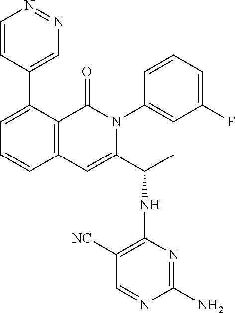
C1(C2=CN=NC=C2)=CC=CC2=C1C(=O)N(C1=CC(F)=CC=C1)C(C(C)NC1=C([NC])C=NC(N)=N1)=C2
